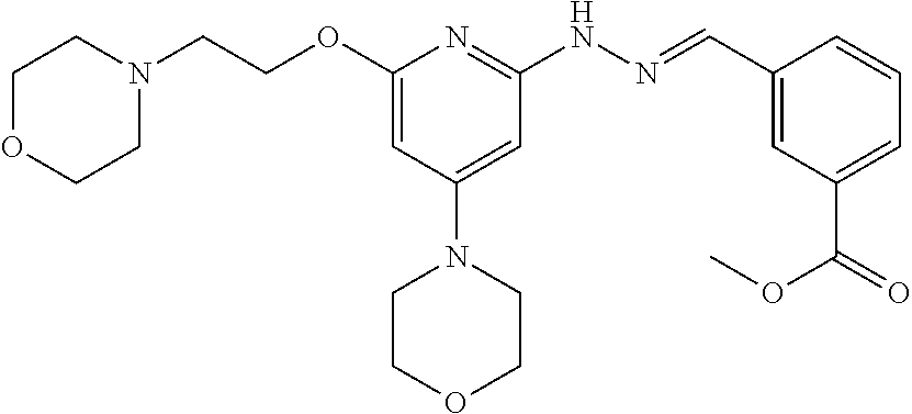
O(C1=CC(N2CCOCC2)=CC(NN=CC2=CC(C(=O)OC)=CC=C2)=N1)CCN1CCOCC1
